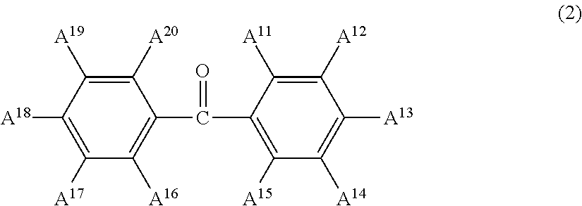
C1([A20])=C([A19])C([A18])=C([A17])C([A16])=C1C(=O)C1=C([A15])C([A14])=C([A13])C([A12])=C1[A11]
